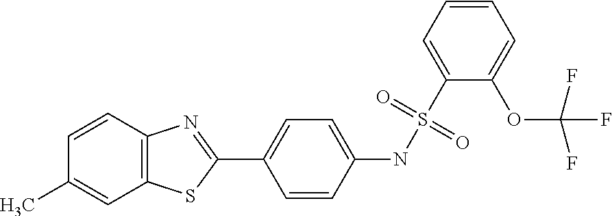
C1=CC2=C(C=C1C)SC(C1=CC=C(NS(C3=CC=CC=C3OC(F)(F)F)(=O)=O)C=C1)=N2
